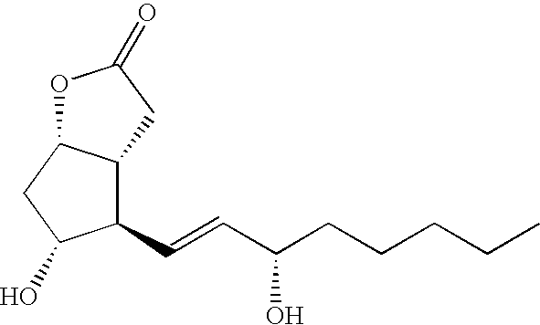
C1(C=CC(CCCCC)O)C2C(CC1O)OC(=O)C2
